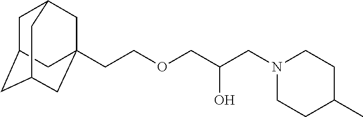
C1C2CC3CC(CCOCC(CN4CCC(C)CC4)O)(CC1C3)C2
